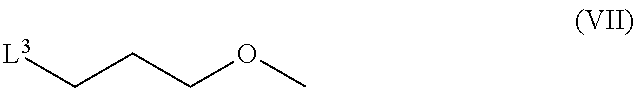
[L3]CCCOC
